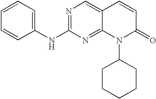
C1=CC=C(NC2=NC=C3C(=N2)N(C2CCCCC2)C(=O)C=C3)C=C1
